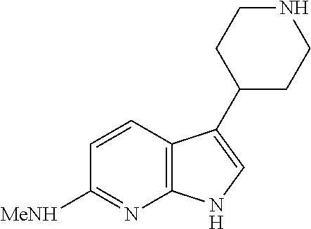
C12=C(C=CC([MeNH])=N1)C(C1CCNCC1)=CN2
